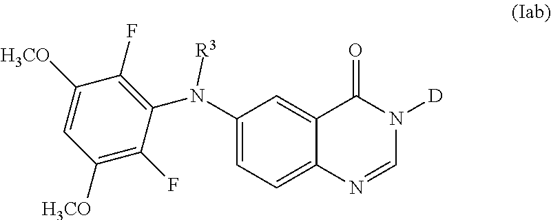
C1(N(C2=C(F)C([H3CO])=CC([H3CO])=C2F)[R3])=CC=C2C(=C1)C(=O)N([D])C=N2
